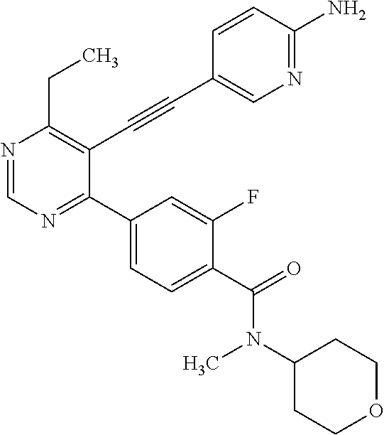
N1=CN=C(C2=CC=C(C(=O)N(C3CCOCC3)C)C(F)=C2)C(C#CC2=CN=C(N)C=C2)=C1CC
